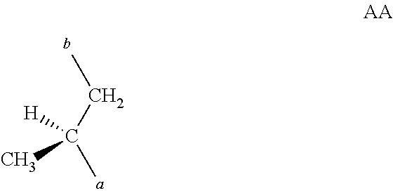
CCC(C)([H])C
